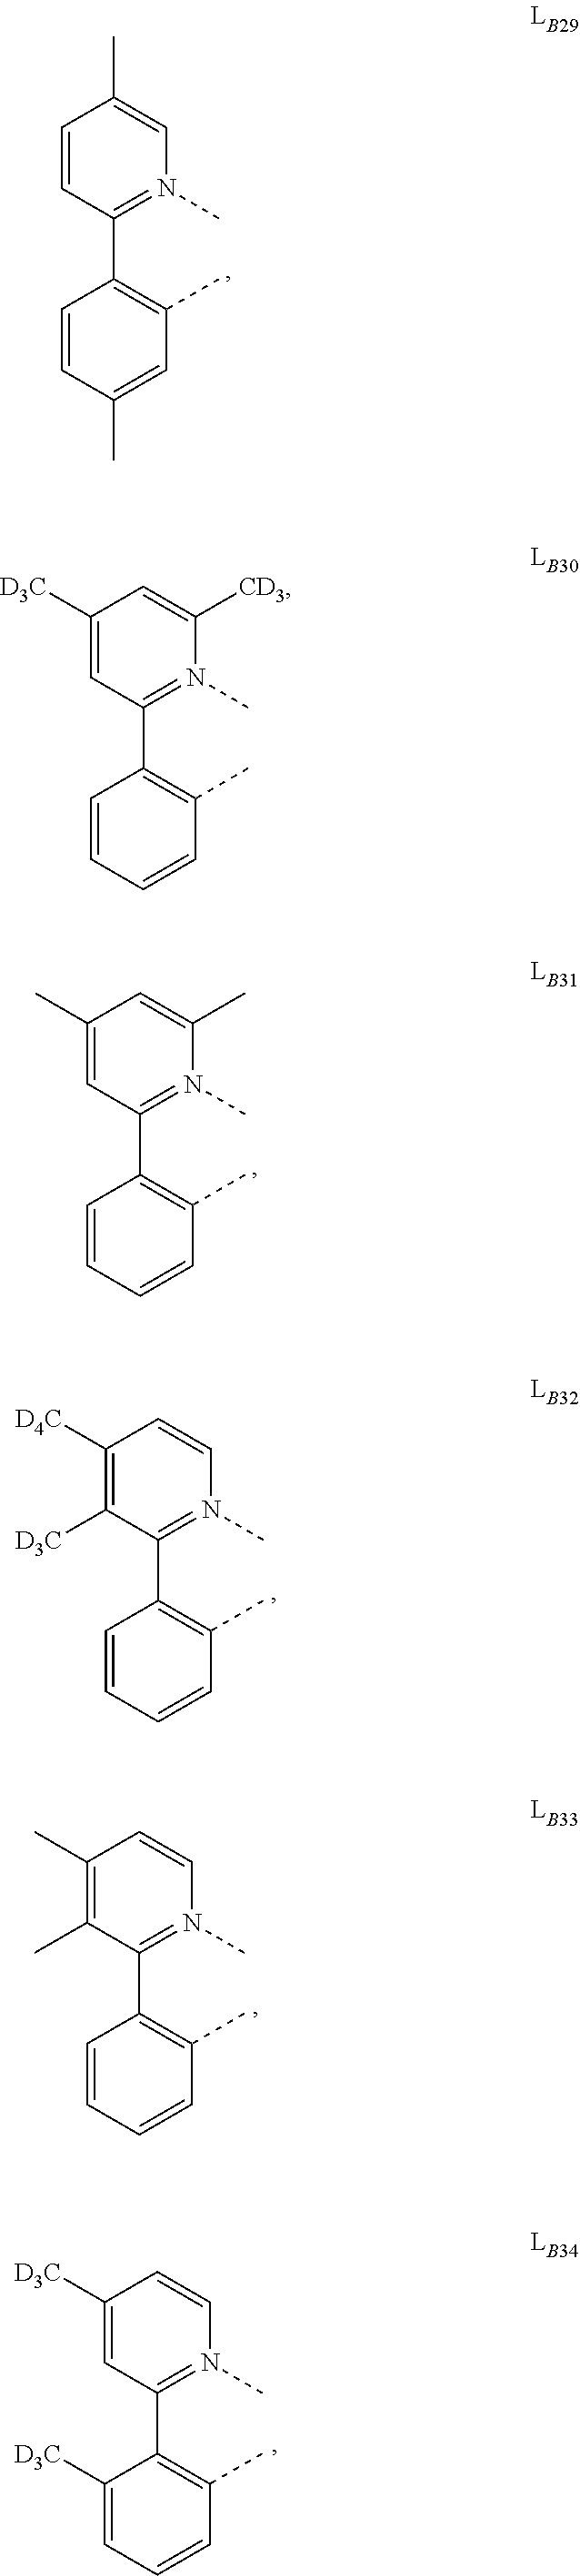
C1=CC(C2=C(C)C=C(C)C=C2)=N(C)C=C1C.C1(C)=CC(C2=C(C)C=CC=C2)=N(C)C(C)=C1.C1([D4C])=C([D3C])C(C2=C(C)C=CC=C2)=N(C)C=C1.C1(C)=C(C)C(C2=C(C)C=CC=C2)=N(C)C=C1.C1([D3C])=CC(C2=C(C)C=CC=C2[D3C])=N(C)C=C1.C1([D3C])=CC(C2=C(C)C=CC=C2)=N(C)C([CD3])=C1
